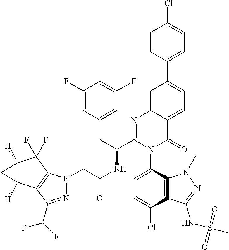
C12([H])C([H])(C3=C(C1(F)F)N(CC(NC(C1=NC4=CC(C5=CC=C(Cl)C=C5)=CC=C4C(=O)N1C1=CC=C(Cl)C4=C1N(C)N=C4NS(C)(=O)=O)CC1=CC(F)=CC(F)=C1)=O)N=C3C(F)F)C2
